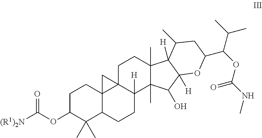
C1C(OC([(R1)2N])=O)C(C)(C)C2C3(C1)C1(C([H])(CC2)C2(C)C(C)(CC1)C1([H])C([H])(C2O)OC(C(OC(NC)=O)C(C)C)CC1C)C3
